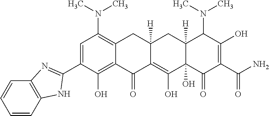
C1=C(C2=NC3=C(C=CC=C3)N2)C(O)=C2C(=C1N(C)C)CC1([H])C(=C(O)C3(O)C([H])(C1)C(N(C)C)C(O)=C(C(N)=O)C3=O)C2=O
